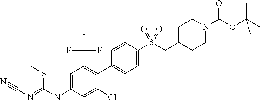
C1=CC(S(CC2CCN(C(OC(C)(C)C)=O)CC2)(=O)=O)=CC=C1C1=C(C(F)(F)F)C=C(NC(=NC#N)SC)C=C1Cl
